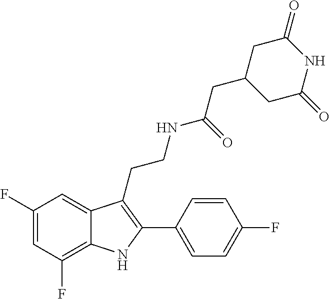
C(CNC(CC1CC(=O)NC(=O)C1)=O)C1=C(C2=CC=C(F)C=C2)NC2=C(F)C=C(F)C=C12
